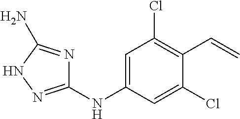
C1(NC2=CC(Cl)=C(C=C)C(Cl)=C2)=NNC(N)=N1
